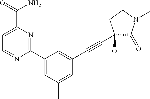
C1=C(C(=O)N)N=C(C2=CC(C)=CC(C#CC3(O)C(=O)N(C)CC3)=C2)N=C1
